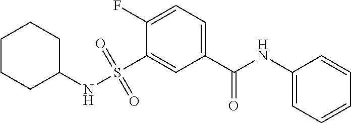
C1(S(NC2CCCCC2)(=O)=O)=CC(C(=O)NC2=CC=CC=C2)=CC=C1F
